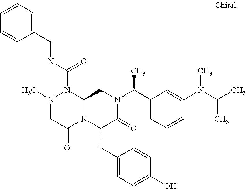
N1(C)CC(=O)N2C(N1C(NCC1=CC=CC=C1)=O)CN(C(C1=CC=CC(N(C)C(C)C)=C1)C)C(=O)C2CC1=CC=C(O)C=C1
